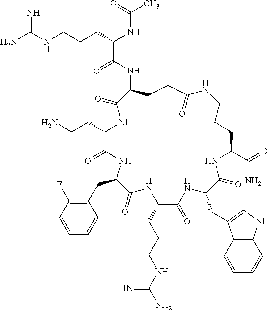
NC(NCCCC(NC(C)=O)C(=O)NC1CCC(=O)NCCCC(C(=O)N)NC(=O)C(CC2=CNC3=C2C=CC=C3)NC(=O)C(CCCNC(N)=N)NC(=O)C(CC2=C(F)C=CC=C2)NC(=O)C(CCN)NC1=O)=N
